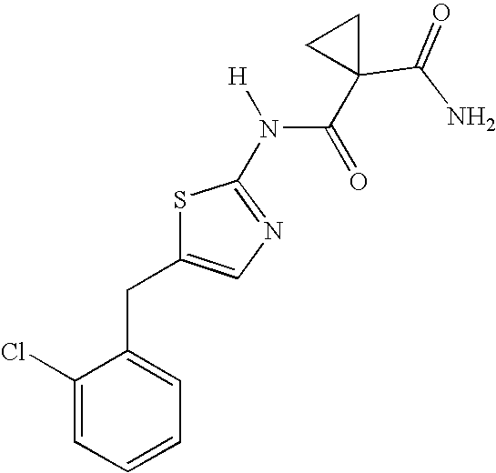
C1(Cl)=CC=CC=C1CC1=CN=C(N(C(=O)C2(C(N)=O)CC2)[H])S1
